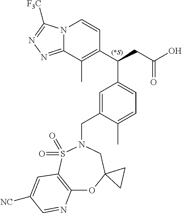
N12C(=NN=C1[F3C])C(C)=C(C(CC(O)=O)C1=CC=C(C)C(CN3S(=O)(=O)C4=C(OC5(C3)CC5)N=CC([NC])=C4)=C1)C=C2
